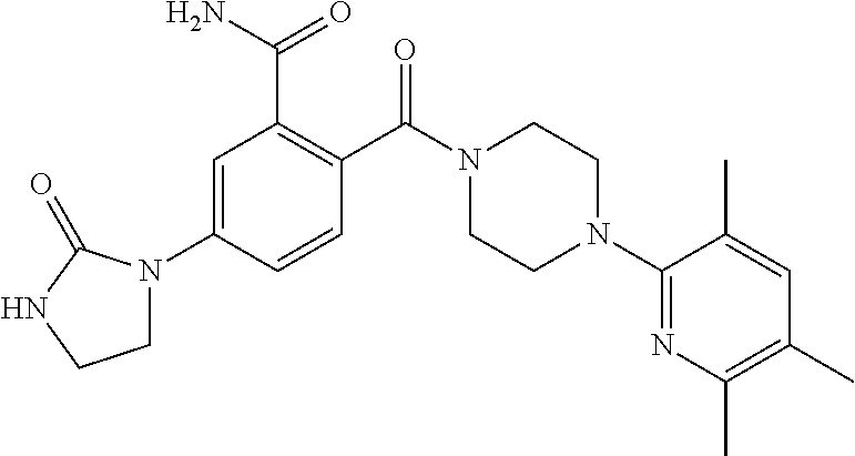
C1=C(N2CCNC2=O)C=CC(C(N2CCN(C3=NC(C)=C(C)C=C3C)CC2)=O)=C1C(N)=O
